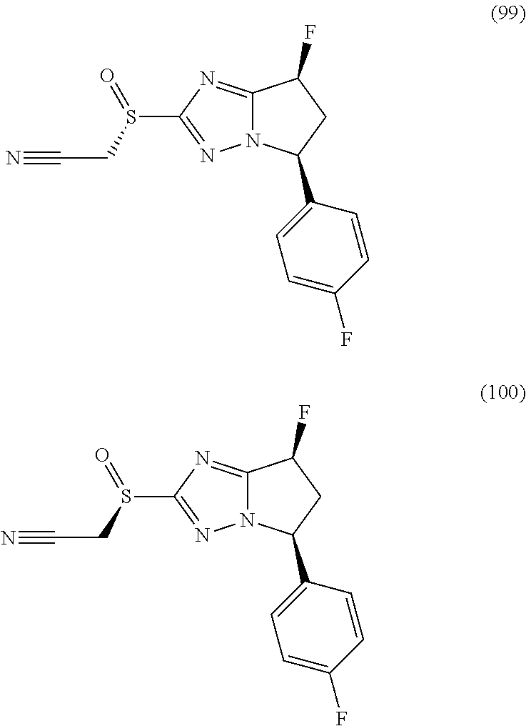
N12C(=NC(S(CC#N)=O)=N1)C(F)CC2C1=CC=C(F)C=C1.N12C(=NC(S(CC#N)=O)=N1)C(F)CC2C1=CC=C(F)C=C1
